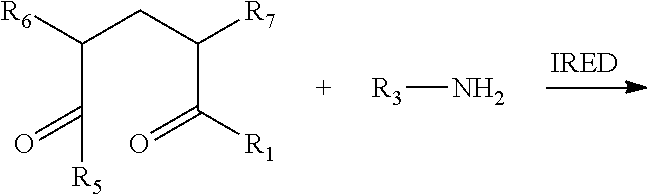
[R1]C(C(CC(C(=O)[R5])[R6])[R7])=O.[R3]N
